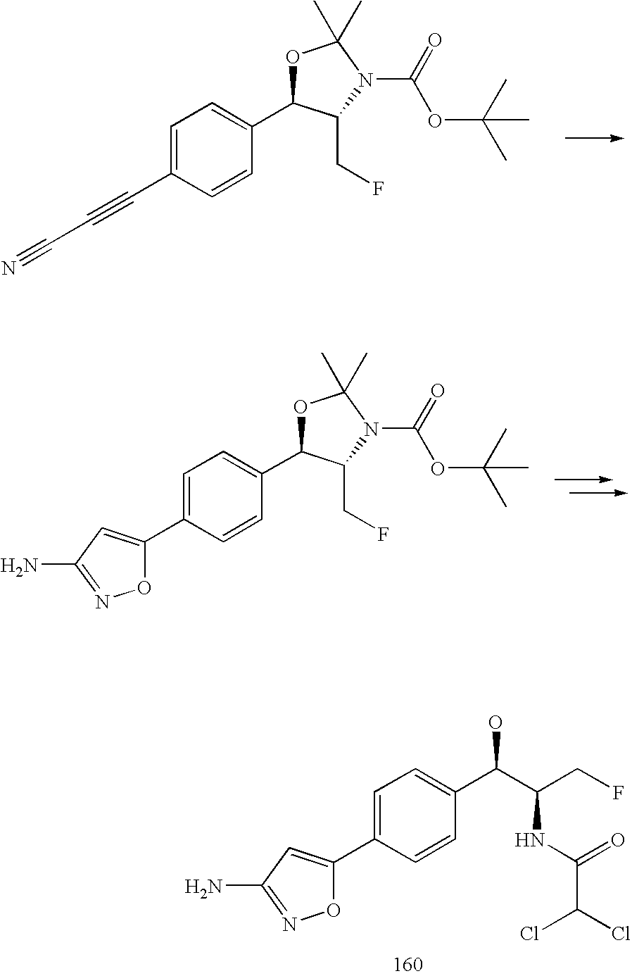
C1=C(C#CC#N)C=CC(C2OC(C)(C)N(C(=O)OC(C)(C)C)C2CF)=C1.C1=C(C2=CC(N)=NO2)C=CC(C2OC(C)(C)N(C(=O)OC(C)(C)C)C2CF)=C1.C1=C(C2=CC(N)=NO2)C=CC(C(O)C(CF)NC(C(Cl)Cl)=O)=C1
